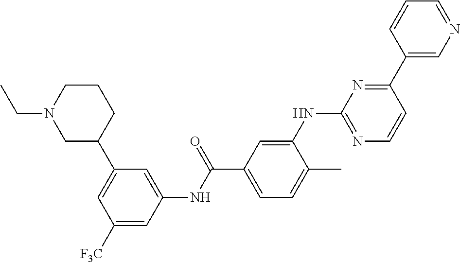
C1=C(C2CCCN(CC)C2)C=C(NC(C2=CC=C(C)C(NC3=NC=CC(C4=CN=CC=C4)=N3)=C2)=O)C=C1[F3C]
